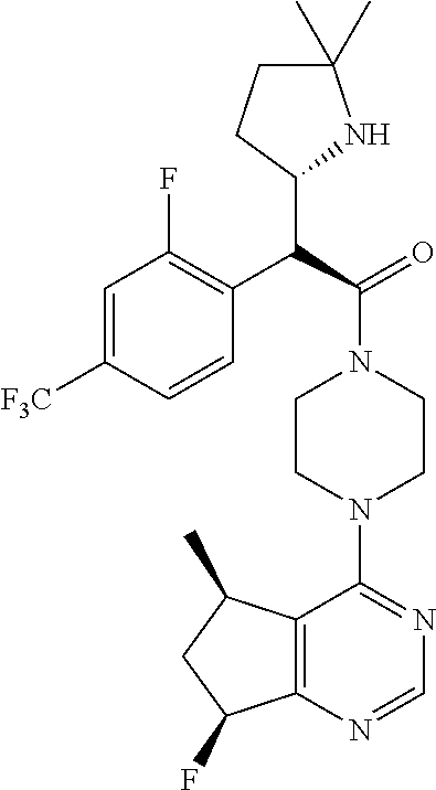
C(C(=O)N1CCN(C2=NC=NC3=C2C(C)CC3F)CC1)(C1NC(C)(C)CC1)C1=C(F)C=C([F3C])C=C1
